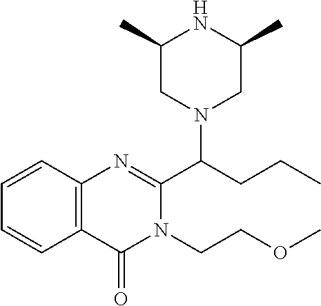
C1=CC2=C(C=C1)C(=O)N(CCOC)C(C(CCC)N1CC(C)NC(C)C1)=N2
